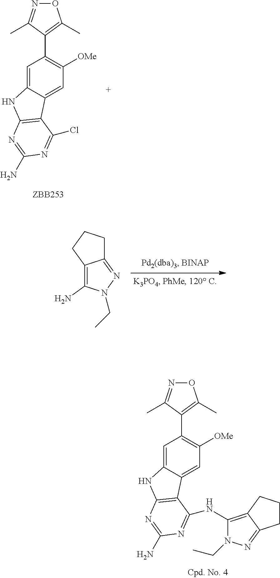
C1=C2C(=CC([OMe])=C1C1=C(C)ON=C1C)C1=C(N2)N=C(N)N=C1Cl.C12=C(N)N(CC)N=C1CCC2.C1=C2C(=CC([OMe])=C1C1=C(C)ON=C1C)C1=C(N2)N=C(N)N=C1NC1=C2C(=NN1CC)CCC2
